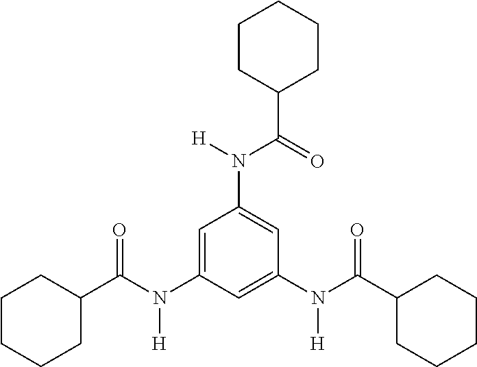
C1=C(N(C(C2CCCCC2)=O)[H])C=C(N(C(C2CCCCC2)=O)[H])C=C1N([H])C(=O)C1CCCCC1
